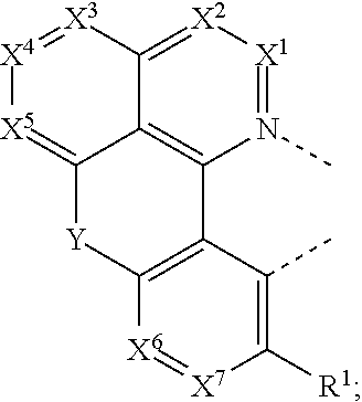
N1(C)=[X1][X2]=C2C3=C1C1=C([Y]C3=[X5][X4]=[X3]2)[X6]=[X7]C([R1])=C1C
